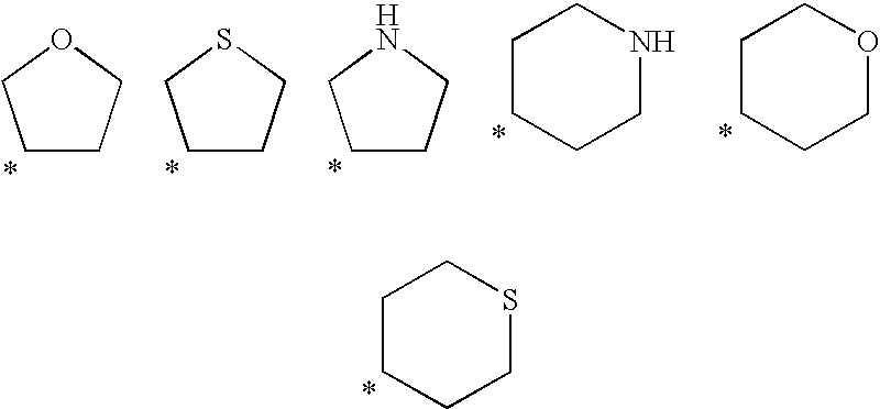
C1CCCSC1.C1CCOC1.C1CCSC1.C1CCNC1.C1CCCNC1.C1CCCOC1
